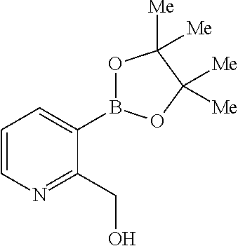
O1B(C2=CC=CN=C2CO)OC([Me])([Me])C1([Me])[Me]
